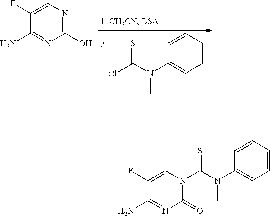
C1(F)=CN(C(N(C)C2=CC=CC=C2)=S)C(=O)N=C1N.C1(F)=CN=C(O)N=C1N.ClC(N(C1=CC=CC=C1)C)=S
